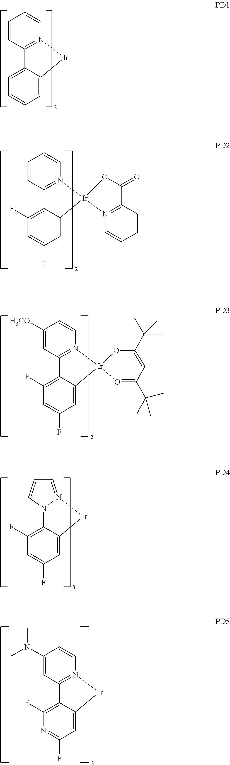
C1=C2C(=CC=C1)C1=N(C=CC=C1)[Ir]2.C1=C2C(=C(F)C=C1F)C1=N(C=CC=C1)[Ir]21N2=C(C=CC=C2)C(=O)O1.C1=C2C(=C(F)C=C1F)C1=N(C=CC([H3CO])=C1)[Ir]21O=C(C(C)(C)C)C=C(C(C)(C)C)O1.C1=C2C(=C(F)C=C1F)N1N(=CC=C1)[Ir]2.C1=C2C(=C(F)N=C1F)C1=N(C=CC(N(C)C)=C1)[Ir]2
